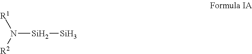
N([Si][Si])([R1])[R2]
